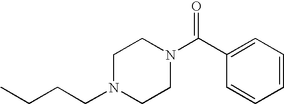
C1=CC=C(C(N2CCN(CCCC)CC2)=O)C=C1
